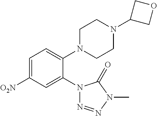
C1=C([O2N])C=C(N2N=NN(C)C2=O)C(N2CCN(C3COC3)CC2)=C1
